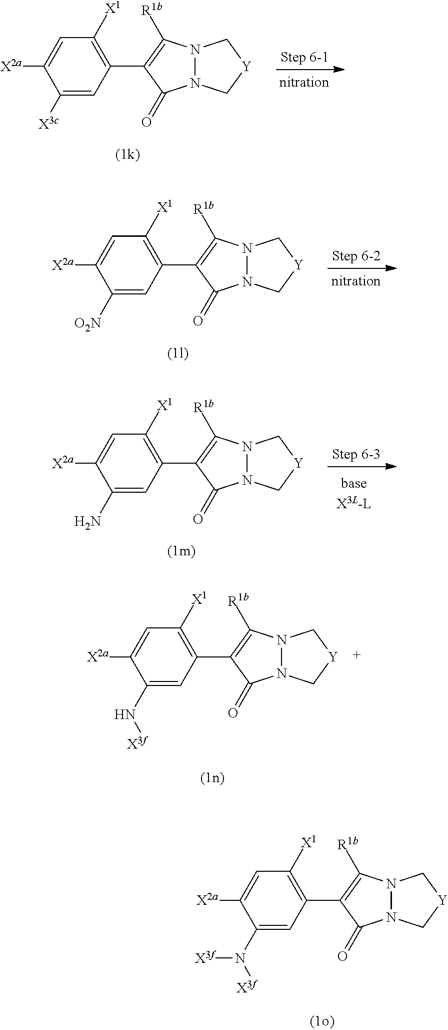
C1([X3c])=CC(C2=C([R1b])N3N(C2=O)C[Y]C3)=C([X1])C=C1[X2a].C1([O2N])=CC(C2=C([R1b])N3N(C2=O)C[Y]C3)=C([X1])C=C1[X2a].C1(N)=CC(C2=C([R1b])N3N(C2=O)C[Y]C3)=C([X1])C=C1[X2a].C1(N[X3f])=CC(C2=C([R1b])N3N(C2=O)C[Y]C3)=C([X1])C=C1[X2a].C1(N([X3f])[X3f])=CC(C2=C([R1b])N3N(C2=O)C[Y]C3)=C([X1])C=C1[X2a]
